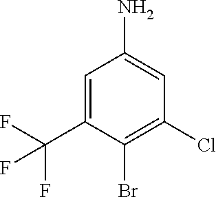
C1=C(C(F)(F)F)C(Br)=C(Cl)C=C1N
